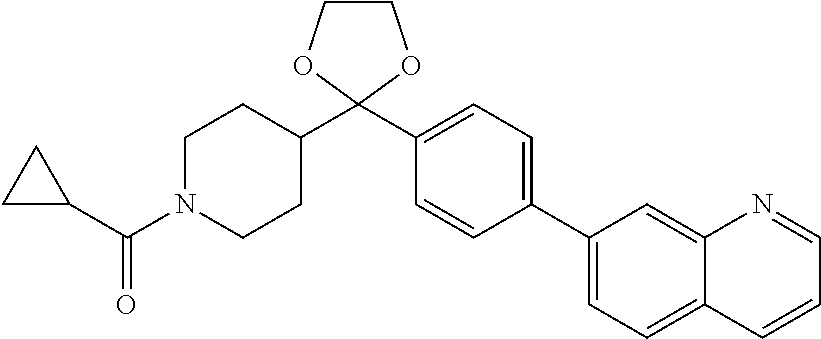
C1(C2=CC=C(C3(C4CCN(C(C5CC5)=O)CC4)OCCO3)C=C2)=CC=C2C(=C1)N=CC=C2
